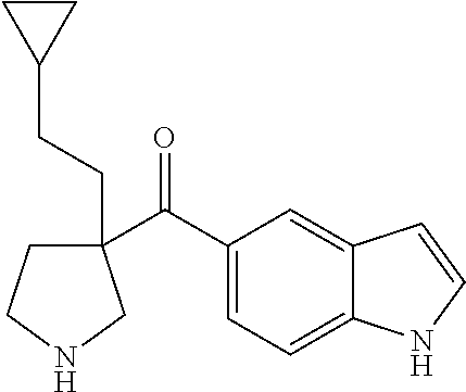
C1(C(C2=CC=C3C(=C2)C=CN3)=O)(CCC2CC2)CCNC1
